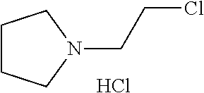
Cl.C1CCN(CCCl)C1
